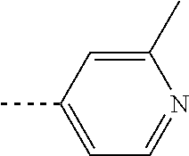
CC1=CC=NC(C)=C1
